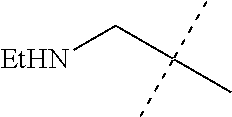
[EtHN]CC(C)(C)C
